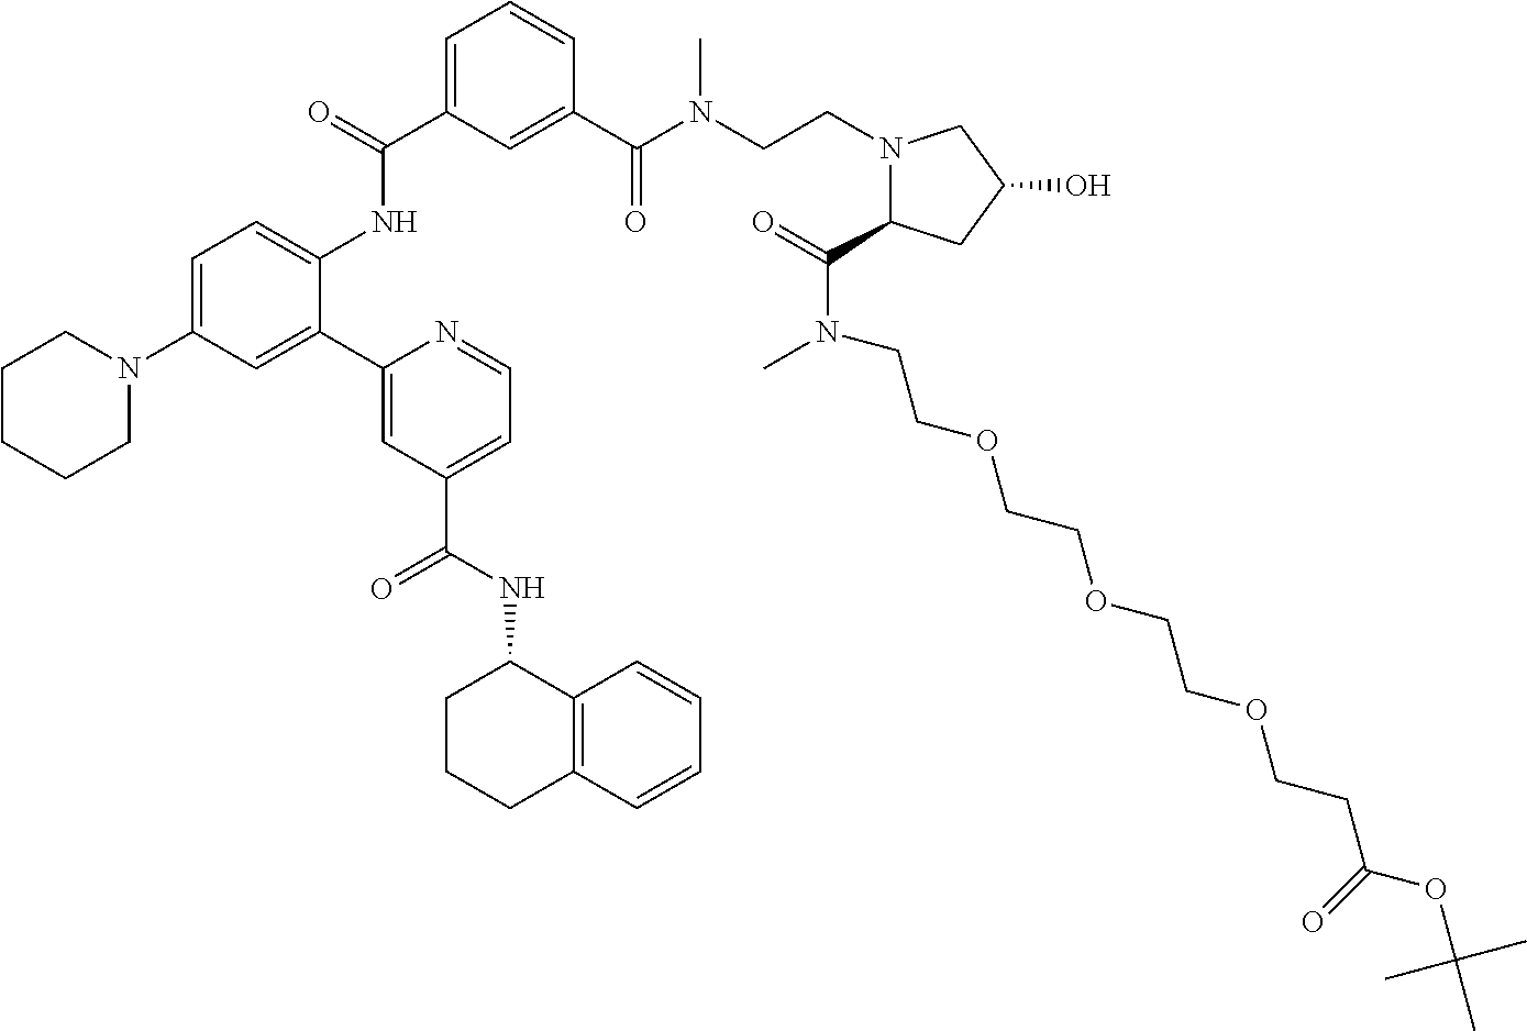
C1=C(C(NC2=CC=C(N3CCCCC3)C=C2C2=CC(C(NC3CCCC4=C3C=CC=C4)=O)=CC=N2)=O)C=C(C(N(CCN2C(C(N(C)CCOCCOCCOCCC(OC(C)(C)C)=O)=O)CC(O)C2)C)=O)C=C1
